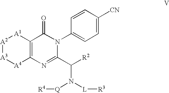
C1=C([CN])C=CC(N2C(C([R2])N([L][R3])[Q][R4])=NC3=C(C2=O)[A1][A2][A3][A4]3)=C1
